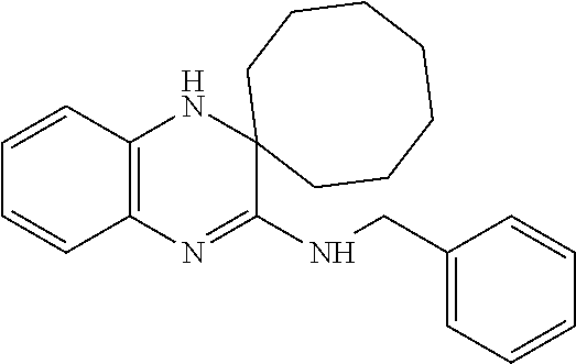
C1=CC2=C(C=C1)N=C(NCC1=CC=CC=C1)C1(N2)CCCCCCC1
